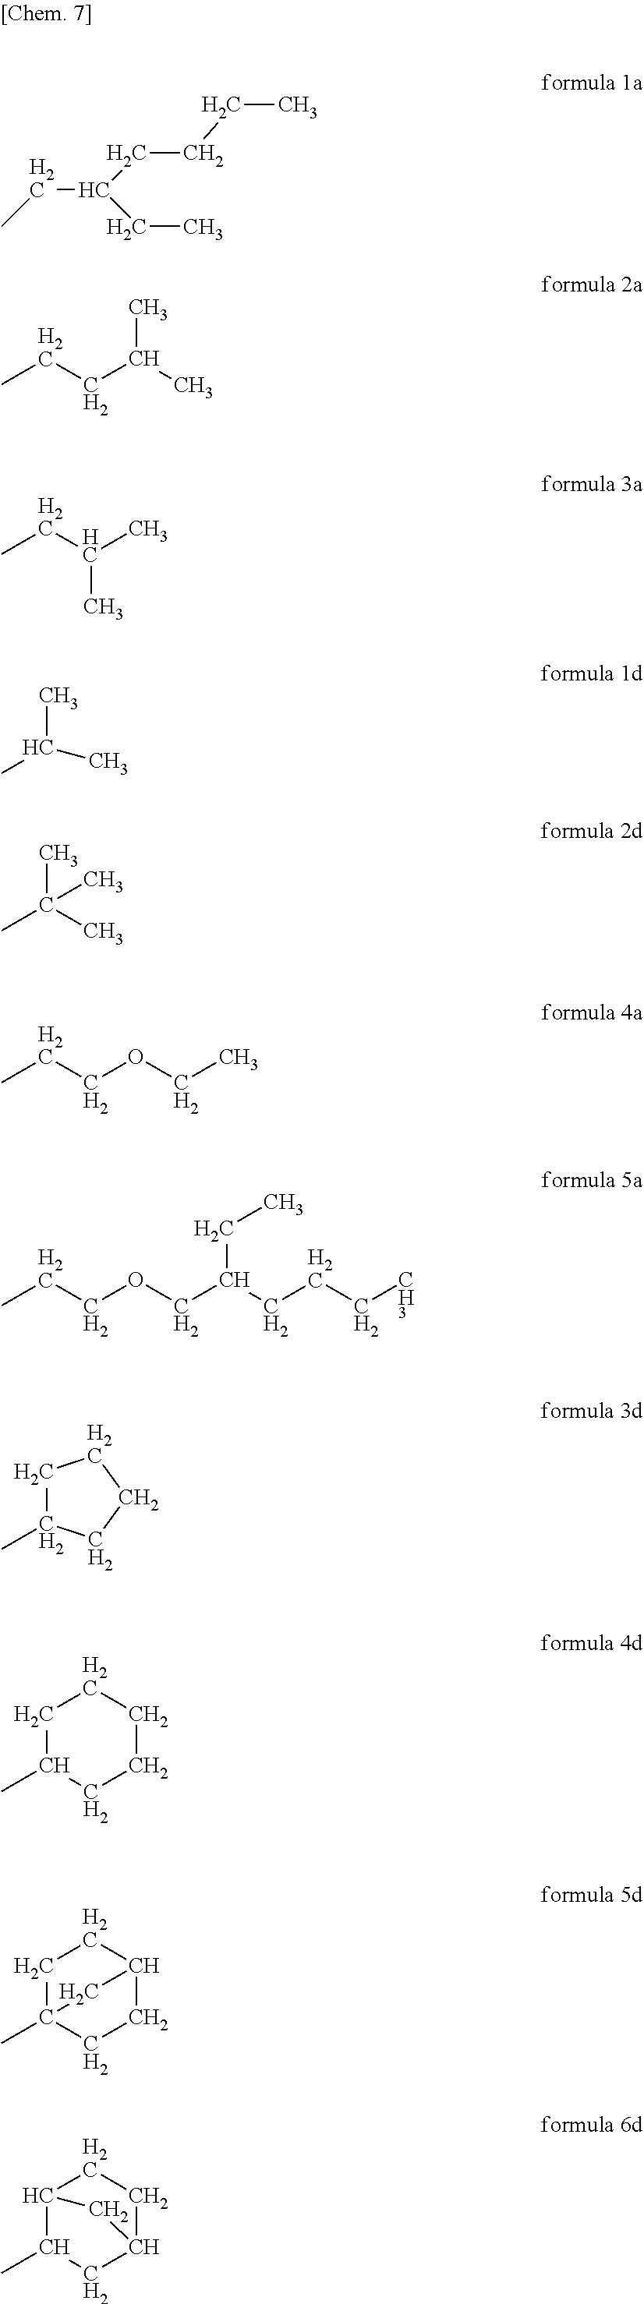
CCCC(C)C.CCC(C)C.C(C(CC)CCCC)C.CC(C)C.CC(C)(C)C.CCCOCC.CCCOCC(CC)CCC[CH3].C1C(C)CCC1.C1C(C)CCCC1.C1C2(C)CCC(C1)C2.C12C(C)CC(CC1)C2
